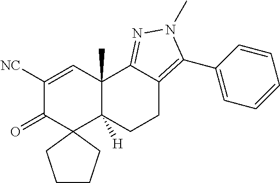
C1([NC])=CC2(C)C([H])(C3(C1=O)CCCC3)CCC1=C(C3=CC=CC=C3)N(C)N=C21
